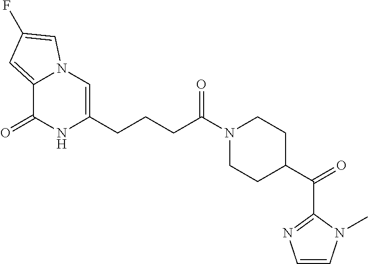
C12=CC(F)=CN1C=C(CCCC(N1CCC(C(C3=NC=CN3C)=O)CC1)=O)NC2=O
